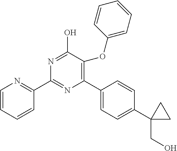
N1=C(O)C(OC2=CC=CC=C2)=C(C2=CC=C(C3(CO)CC3)C=C2)N=C1C1=NC=CC=C1
